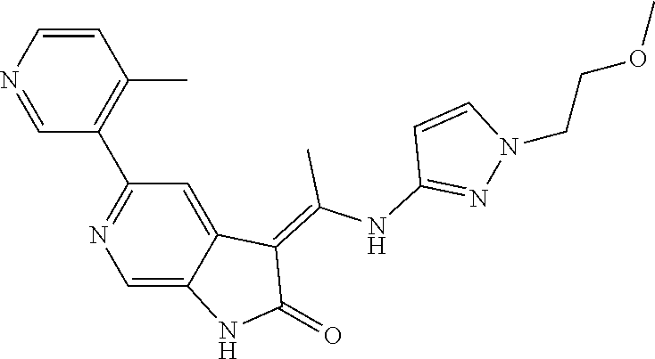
C1=CN=CC(C2=NC=C3C(=C2)C(=C(NC2=NN(CCOC)C=C2)C)C(=O)N3)=C1C
